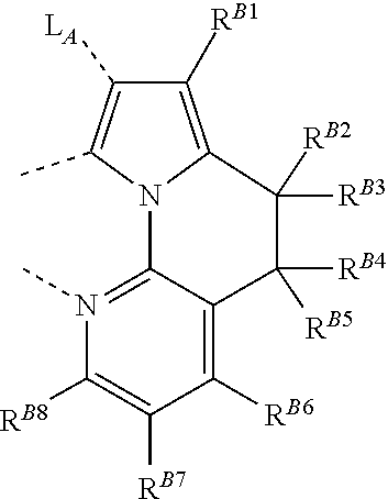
[RB2]C1([RB3])C2=C([RB1])C([LA])=C(C)N2C2=N(C)C([RB8])=C([RB7])C([RB6])=C2C1([RB5])[RB4]
